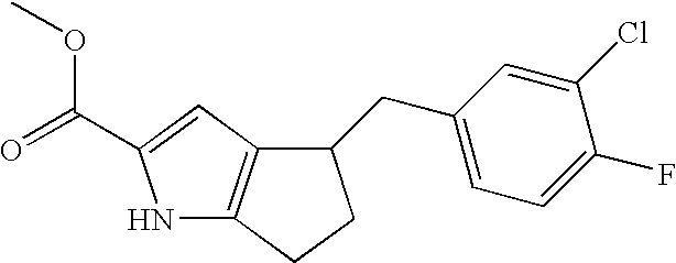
N1C2=C(C=C1C(=O)OC)C(CC1=CC=C(F)C(Cl)=C1)CC2
